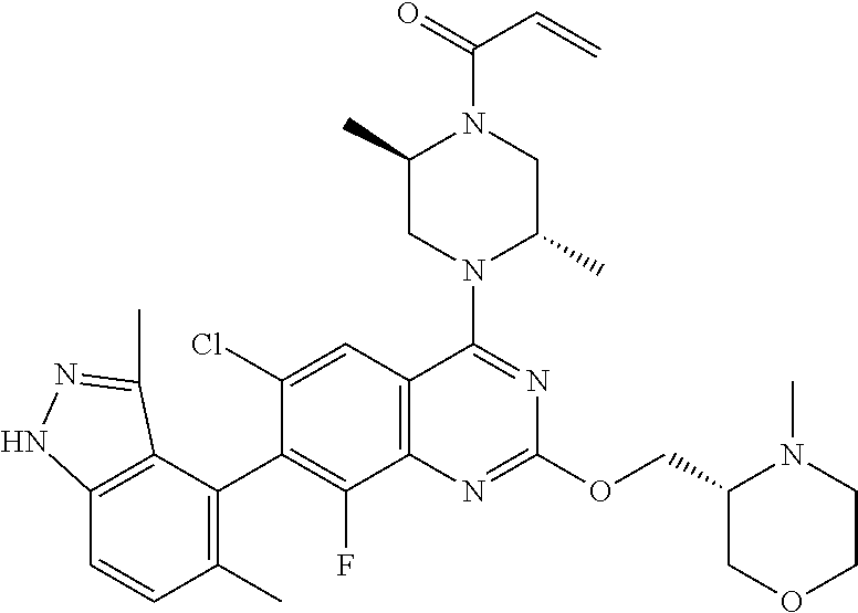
C12=C(C=C(Cl)C(C3=C(C)C=CC4=C3C(C)=NN4)=C1F)C(N1C(C)CN(C(=O)C=C)C(C)C1)=NC(OCC1COCCN1C)=N2
